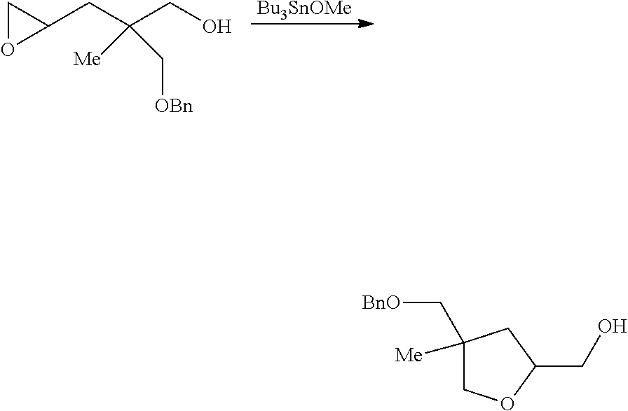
[Bu3SnOMe].C1(CC(CO)(C[OBn])[Me])CO1.C1([Me])(C[BnO])COC(CO)C1
